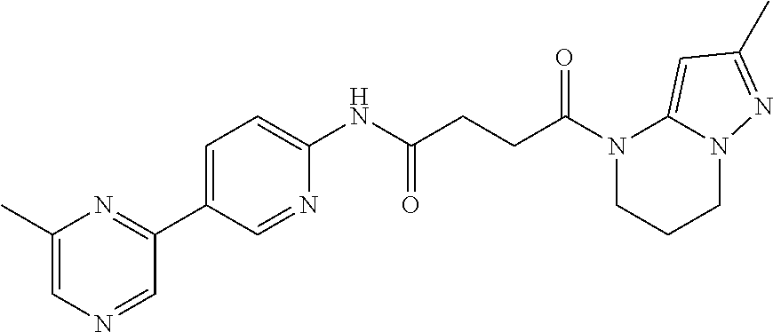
N1(C(CCC(NC2=CC=C(C3=NC(C)=CN=C3)C=N2)=O)=O)CCCN2C1=CC(C)=N2
